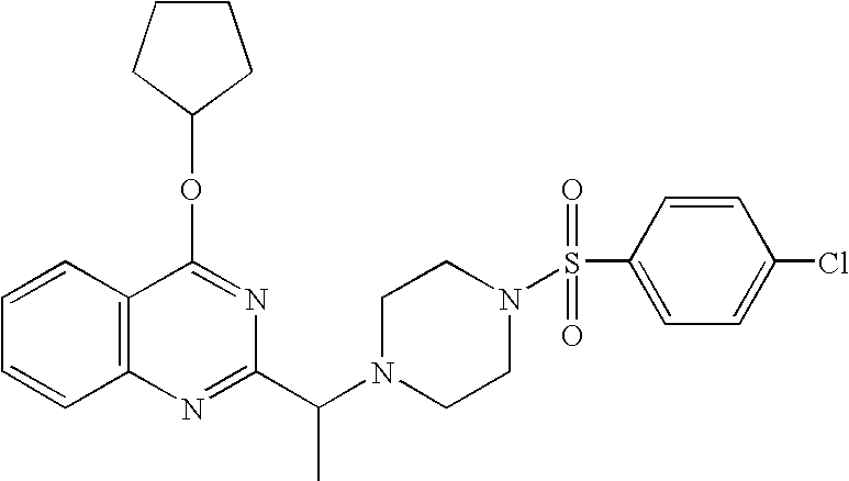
C1=CC2=C(C=C1)N=C(C(N1CCN(S(C3=CC=C(Cl)C=C3)(=O)=O)CC1)C)N=C2OC1CCCC1
